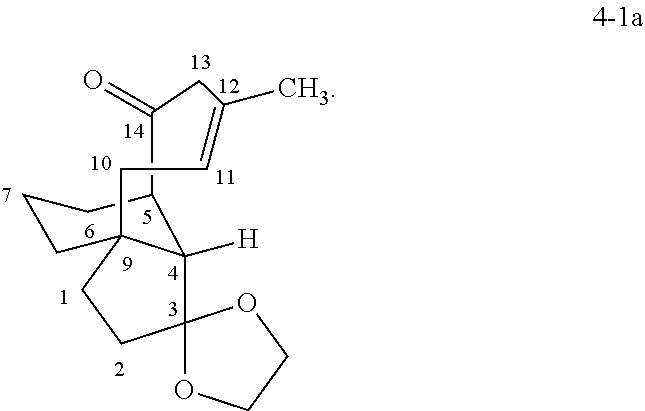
C1=C(C)CC(=O)C2C3([H])C4(CCC3(CCC2)C1)OCCO4
